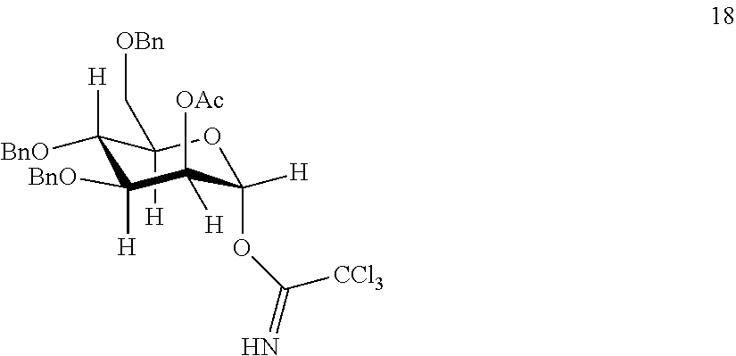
C1(C[OBn])([H])C([H])([BnO])C([BnO])([H])C([OAc])([H])C([H])(OC(=N)[CCl3])O1
